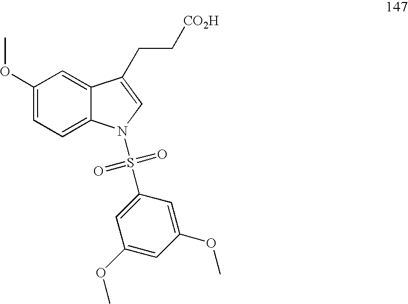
C1(OC)=CC=C2C(=C1)C(CC[CO2H])=CN2S(=O)(=O)C1=CC(OC)=CC(OC)=C1
